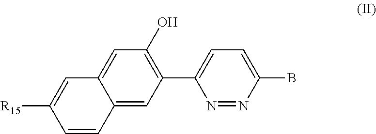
N1=NC(B)=CC=C1C1=C(O)C=C2C(=C1)C=CC([R15])=C2
